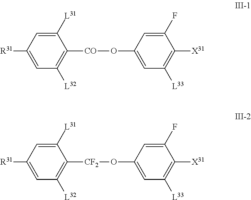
C1([R31])=CC([L32])=C([CO]OC2=CC([L33])=C([X31])C(F)=C2)C([L31])=C1.C1([R31])=CC([L32])=C([CF2]OC2=CC([L33])=C([X31])C(F)=C2)C([L31])=C1
